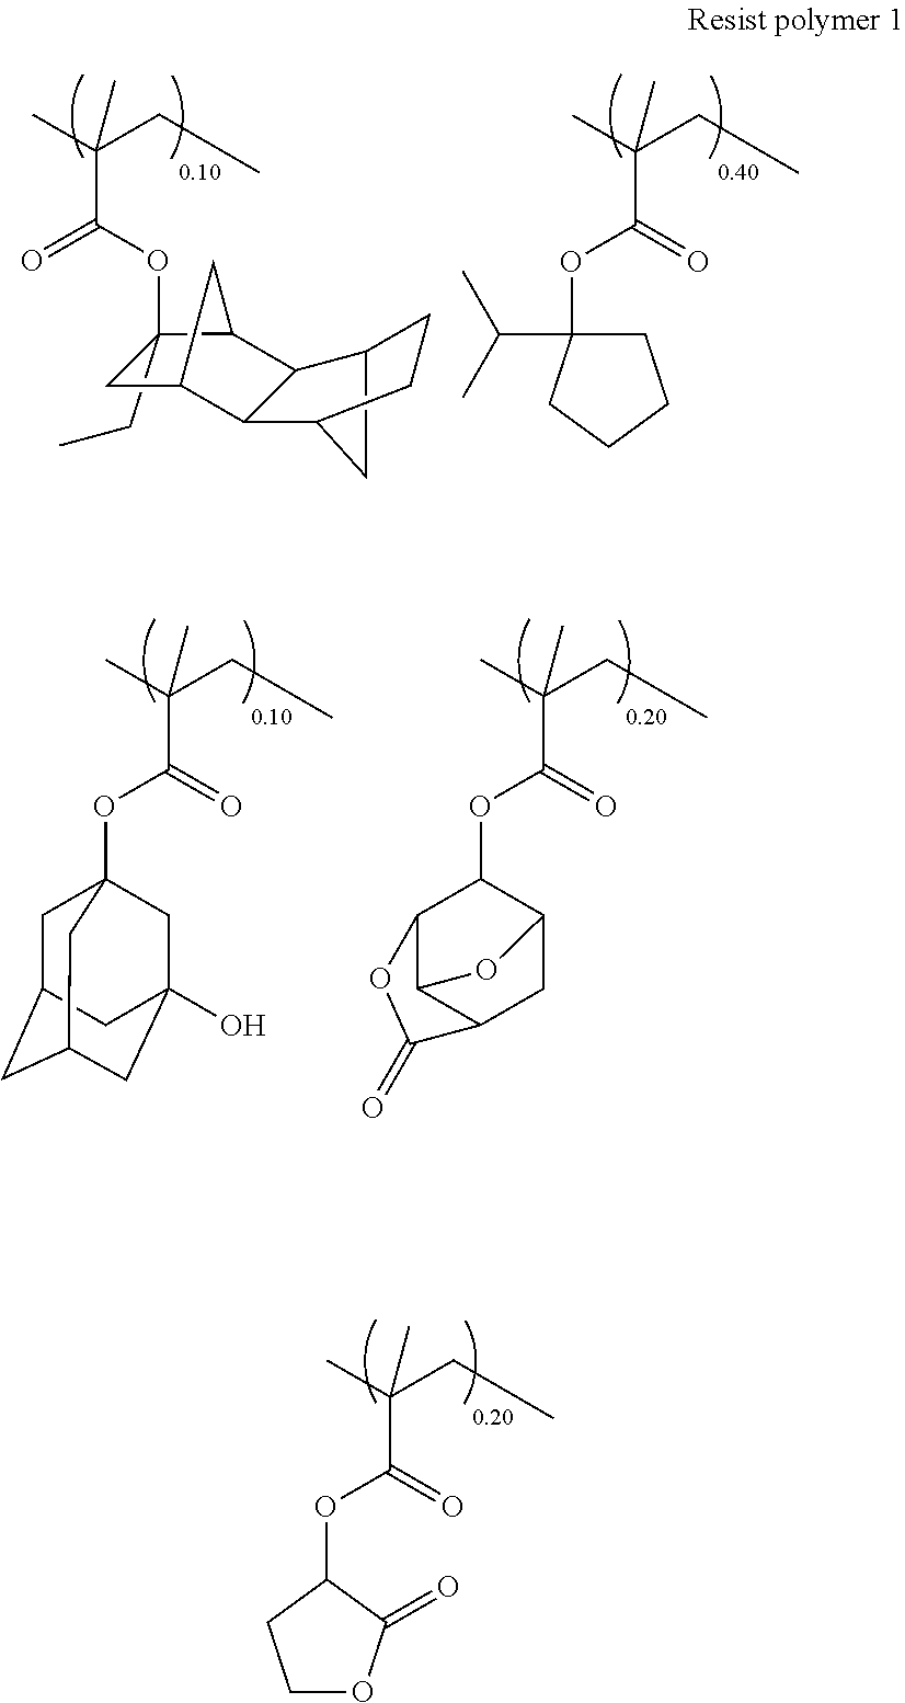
O=C(OC1CCOC1=O)C(CC)(C)C.C1(CC)(OC(=O)C(CC)(C)C)CC2C3C(C4CC3CC4)C1C2.O=C(OC1(C(C)C)CCCC1)C(CC)(C)C.O=C(OC12CC3CC(CC(O)(C1)C3)C2)C(CC)(C)C.O=C(OC1C2C3C(CC1O3)C(=O)O2)C(CC)(C)C
